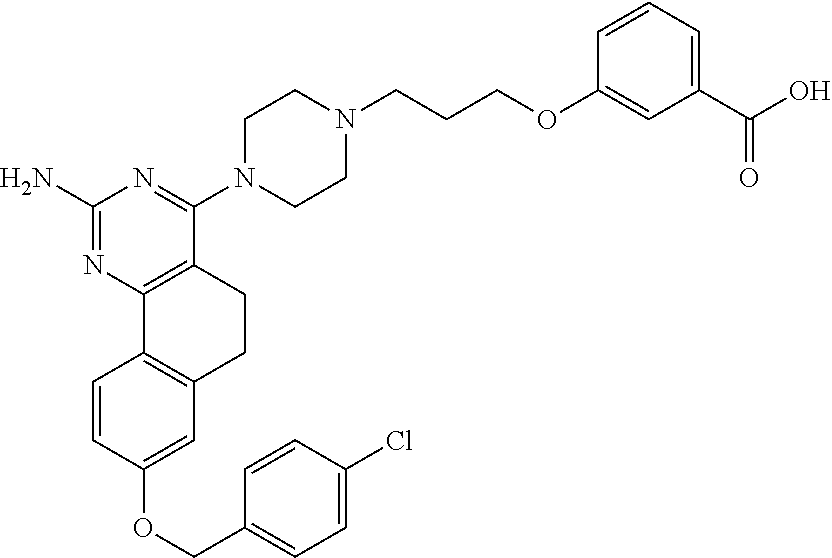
C1(N)=NC2=C(C(N3CCN(CCCOC4=CC(C(O)=O)=CC=C4)CC3)=N1)CCC1=C2C=CC(OCC2=CC=C(Cl)C=C2)=C1
